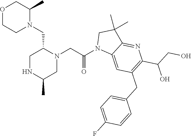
O1CCN(CC2N(CC(N3C4=CC(CC5=CC=C(F)C=C5)=C(C(O)CO)N=C4C(C)(C)C3)=O)CC(C)NC2)C(C)C1
